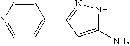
C1(N)=CC(C2=CC=NC=C2)=NN1
